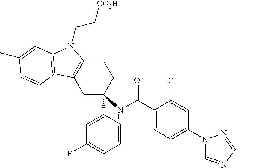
C1(C(=O)NC2(C3=CC(F)=CC=C3)CCC3=C(C2)C2=C(N3CC[CO2H])C=C(C)C=C2)=CC=C(N2C=NC(C)=N2)C=C1Cl
